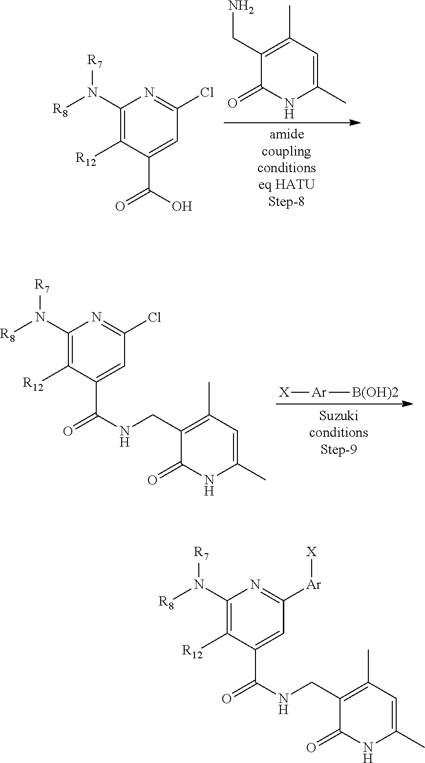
C1(N([R8])[R7])=C([R12])C(C(=O)O)=CC(Cl)=N1.C1(CN)=C(C)C=C(C)NC1=O.C1(N([R8])[R7])=C([R12])C(C(=O)NCC2=C(C)C=C(C)NC2=O)=CC(Cl)=N1.[X][Ar][B(OH)2].C1(N([R8])[R7])=C([R12])C(C(=O)NCC2=C(C)C=C(C)NC2=O)=CC([Ar][X])=N1
